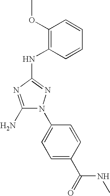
C1(N)=NC(NC2=C(OC)C=CC=C2)=NN1C1=CC=C(C(=O)NC)C=C1
